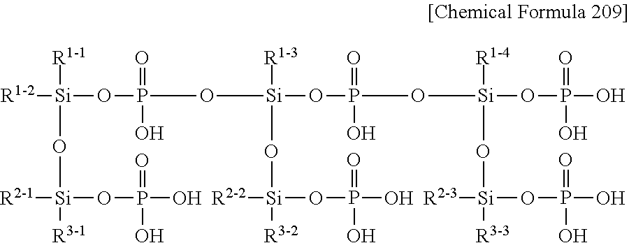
[Si](OP(=O)(O)O[Si]([R1-3])(O[Si]([R2-2])([R3-2])OP(=O)(O)O)OP(=O)(O)O[Si]([R1-4])(O[Si]([R2-3])(OP(=O)(O)O)[R3-3])OP(=O)(O)O)([R1-2])([R1-1])O[Si]([R2-1])([R3-1])OP(=O)(O)O
